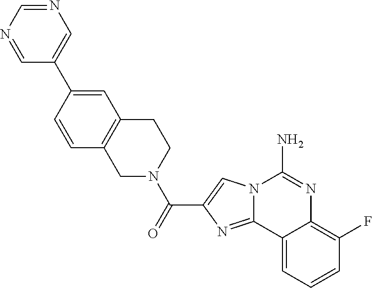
N12C(=NC(C(=O)N3CC4=C(CC3)C=C(C3=CN=CN=C3)C=C4)=C1)C1=CC=CC(F)=C1N=C2N
